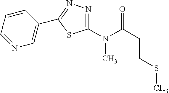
C1(N(C(CCSC)=O)C)=NN=C(C2=CN=CC=C2)S1
